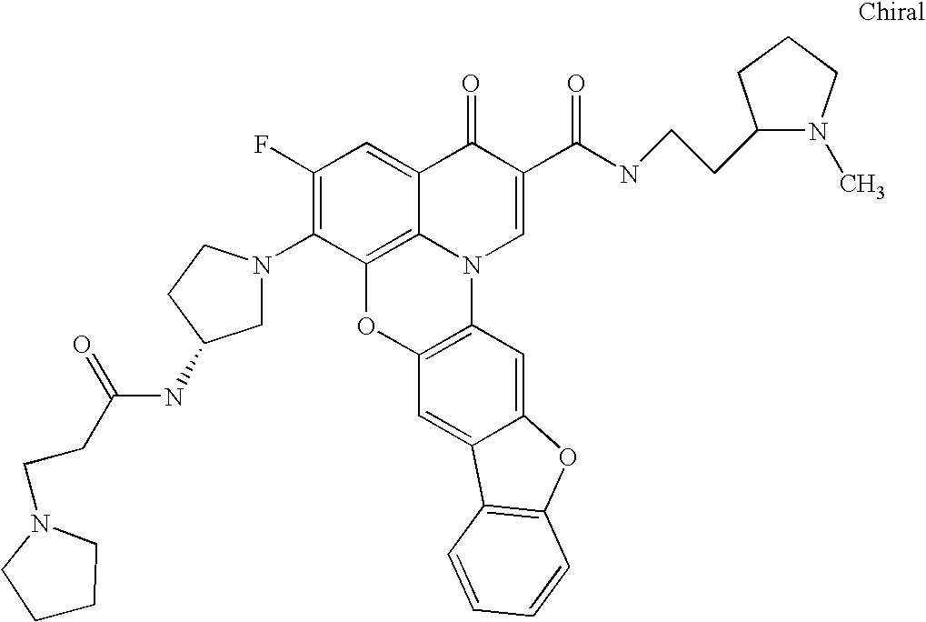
C1(F)=C(N2CC(NC(CCN3CCCC3)=O)CC2)C2=C3C(=C1)C(=O)C(C(NCCC1N(C)CCC1)=O)=CN3C1=C(O2)C=C2C(=C1)OC1=C2C=CC=C1
